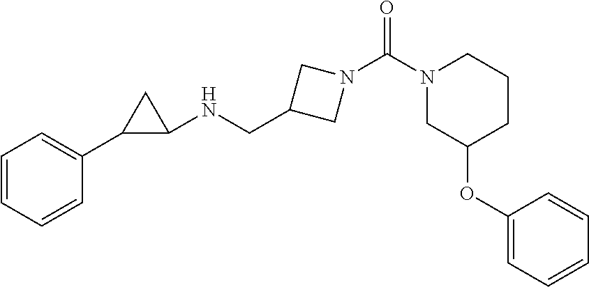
C1=C(OC2CN(C(N3CC(CNC4CC4C4=CC=CC=C4)C3)=O)CCC2)C=CC=C1
